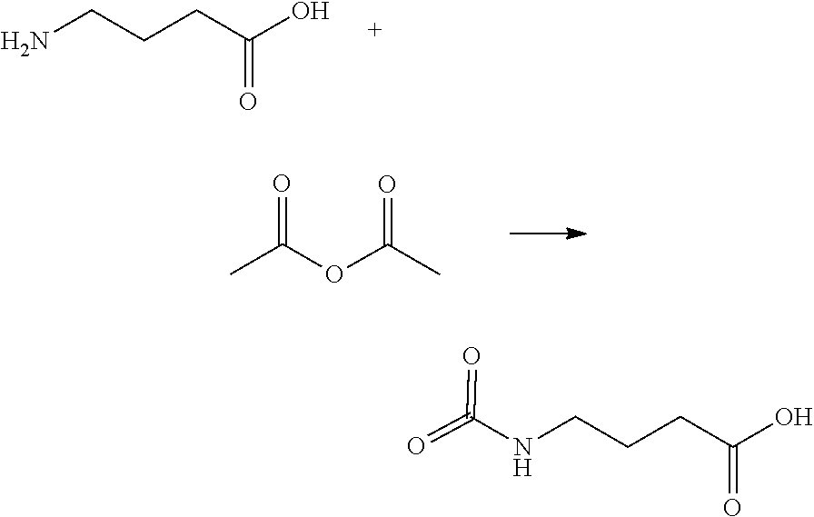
C(C(=O)O)CCN.CC(OC(=O)C)=O.O=C(=O)NCCCC(=O)O
